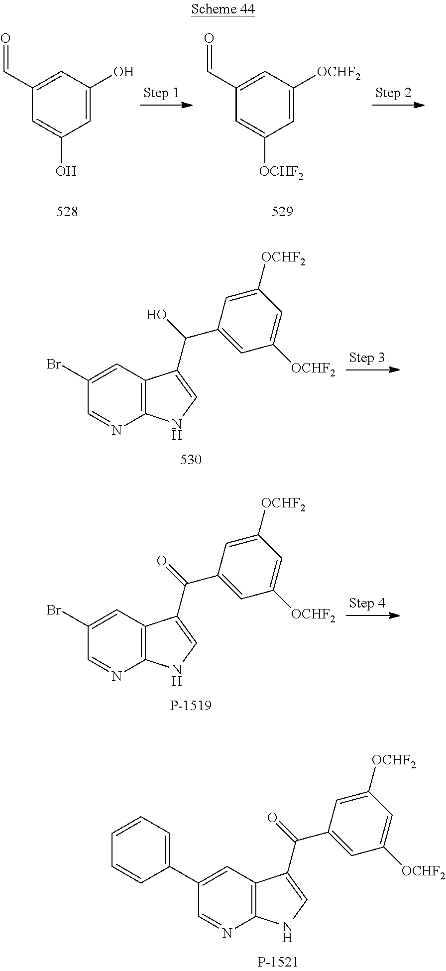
C1(C2=CC=CC=C2)=CC2=C(N=C1)NC=C2C(=O)C1=CC([OCHF2])=CC([OCHF2])=C1.C1(C=O)=CC(O)=CC(O)=C1.C1(C=O)=CC([OCHF2])=CC([OCHF2])=C1.C1(Br)=CC2=C(N=C1)NC=C2C(O)C1=CC([OCHF2])=CC([OCHF2])=C1.C1(Br)=CC2=C(N=C1)NC=C2C(=O)C1=CC([OCHF2])=CC([OCHF2])=C1
